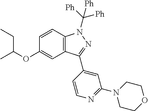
C1=CC2=C(C=C1OC(C)CC)C(C1=CC(N3CCOCC3)=NC=C1)=NN2C([Ph])([Ph])[Ph]
